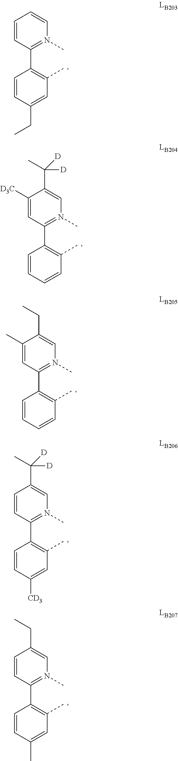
C1=CC(C2=C(C)C=C(CC)C=C2)=N(C)C=C1.C1([D3C])=CC(C2=C(C)C=CC=C2)=N(C)C=C1C([D])(C)[D].C1(C)=CC(C2=C(C)C=CC=C2)=N(C)C=C1CC.C1=CC(C2=C(C)C=C([CD3])C=C2)=N(C)C=C1C([D])(C)[D].C1=CC(C2=C(C)C=C(C)C=C2)=N(C)C=C1CC
